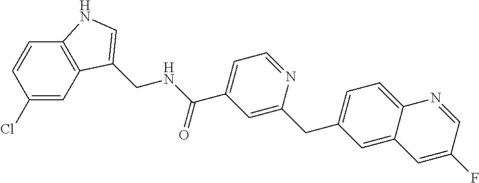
C1=CC(Cl)=CC2=C1NC=C2CNC(C1=CC=NC(CC2=CC=C3C(=C2)C=C(F)C=N3)=C1)=O
